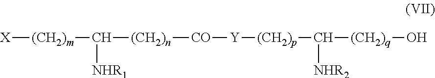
[X][(CH2)m]C([(CH2)n][CO][Y][(CH2)p]C([(CH2)q]O)[NHR2])[NHR1]
